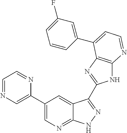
C1(C2=CN=C3C(=C2)C(C2=NC4=C(N2)N=CC=C4C2=CC(F)=CC=C2)=NN3)=CN=CC=N1
